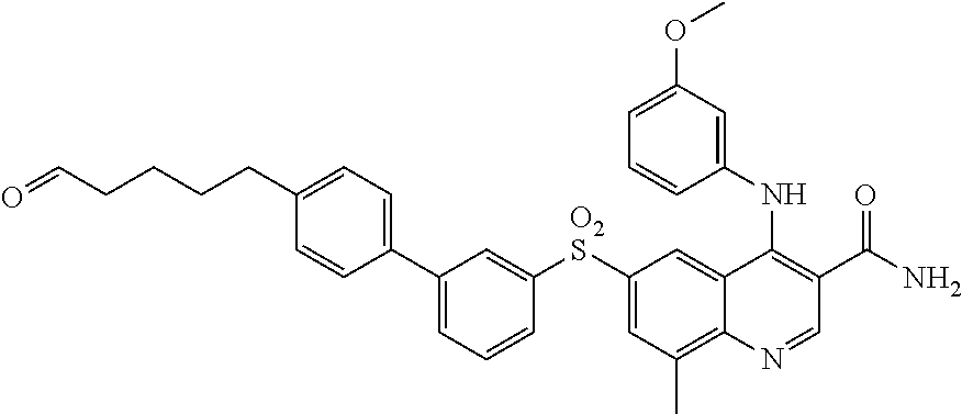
C1(C2=CC=CC([O2S]C3=CC(C)=C4C(=C3)C(NC3=CC(OC)=CC=C3)=C(C(N)=O)C=N4)=C2)=CC=C(CCCCC=O)C=C1
